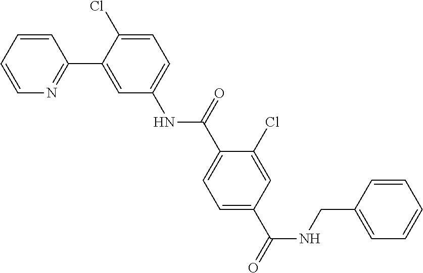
C1=CC=CN=C1C1=CC(NC(C2=CC=C(C(=O)NCC3=CC=CC=C3)C=C2Cl)=O)=CC=C1Cl
